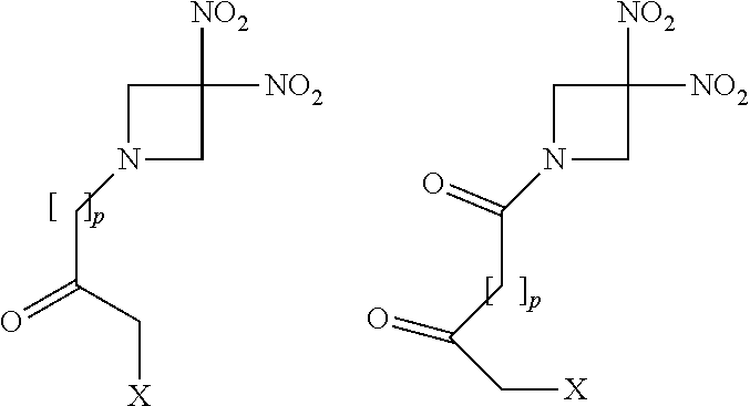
C1N(C(CC(C[X])=O)=O)CC1([NO2])[NO2].C1N(CC(=O)C[X])CC1([NO2])[NO2]
